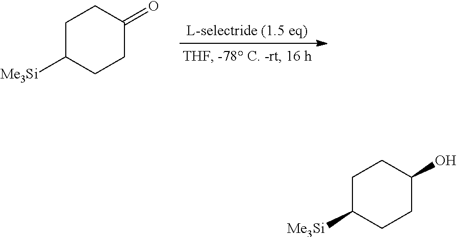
C1C([Me3Si])CCC(=O)C1.C1C([Me3Si])CCC(O)C1
